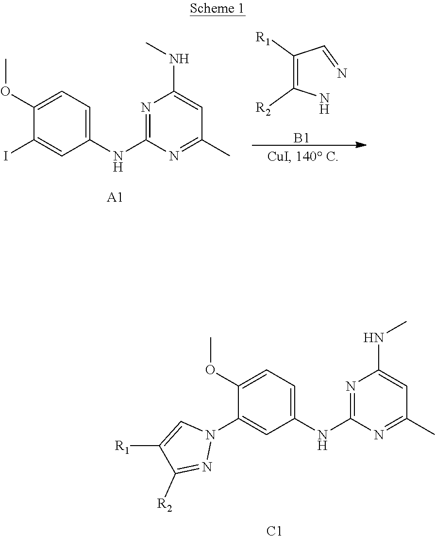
C(=C(N)[R2])(C=N)[R1].[B1].C1=C(OC)C(I)=CC(NC2=NC(NC)=CC(C)=N2)=C1.[A1].C1=C(OC)C(N2C=C([R1])C([R2])=N2)=CC(NC2=NC(NC)=CC(C)=N2)=C1.[C1]
